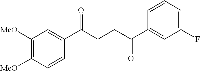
C1(C(CCC(C2=CC(F)=CC=C2)=O)=O)=CC([MeO])=C([MeO])C=C1
